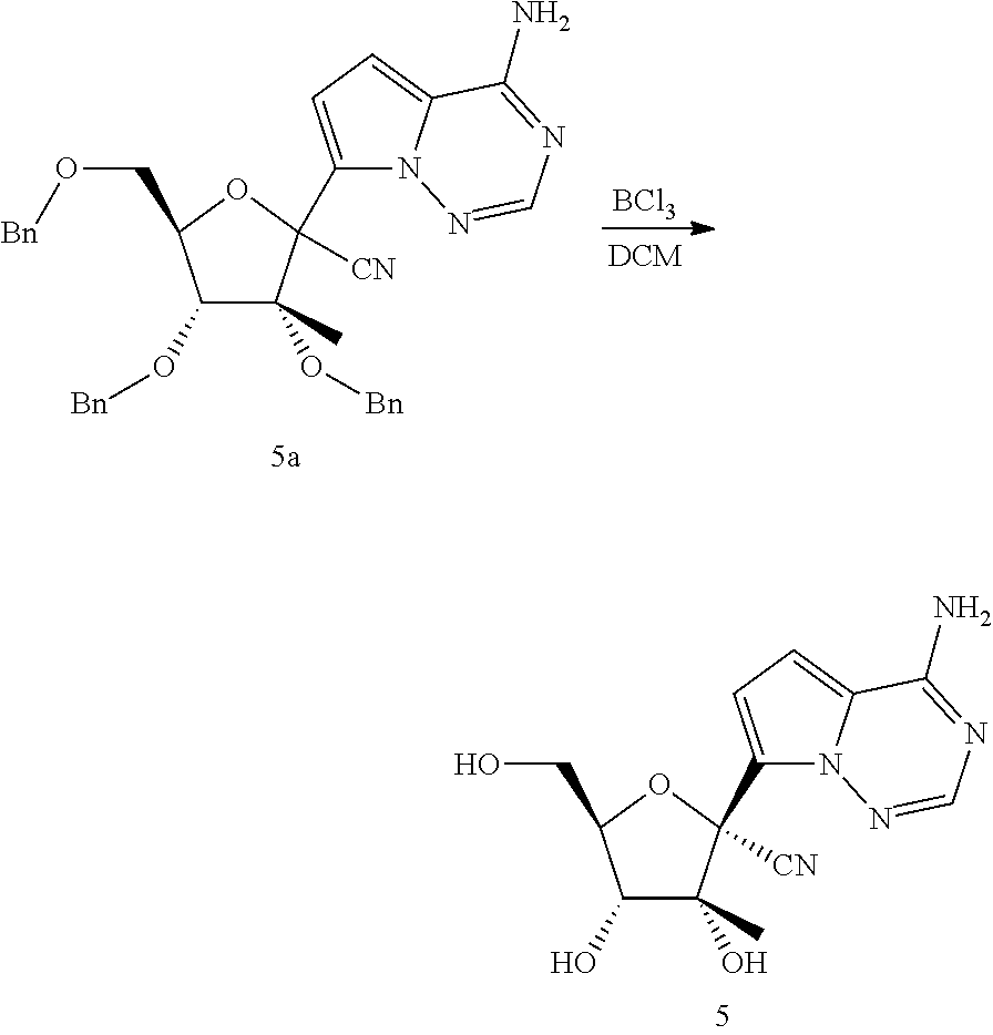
[BCl3].O(C1C(O[Bn])(C)C([CN])(C2=CC=C3N2N=CN=C3N)OC1CO[Bn])[Bn].OC1C(O)(C)C([CN])(C2=CC=C3N2N=CN=C3N)OC1CO
